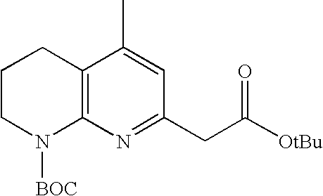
C12=C(N=C(CC([OtBu])=O)C=C1C)N([BOC])CCC2
